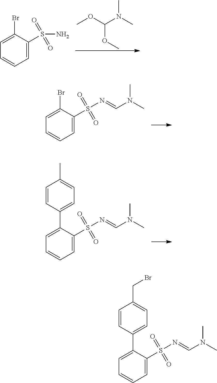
CN(C)C(OC)OC.C1=C(Br)C(S(N)(=O)=O)=CC=C1.C1=C(Br)C(S(N=CN(C)C)(=O)=O)=CC=C1.C1=C(C2=CC=C(C)C=C2)C(S(N=CN(C)C)(=O)=O)=CC=C1.C1=C(C2=CC=C(CBr)C=C2)C(S(N=CN(C)C)(=O)=O)=CC=C1
